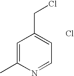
C1=C(C)N=CC=C1CCl.Cl
